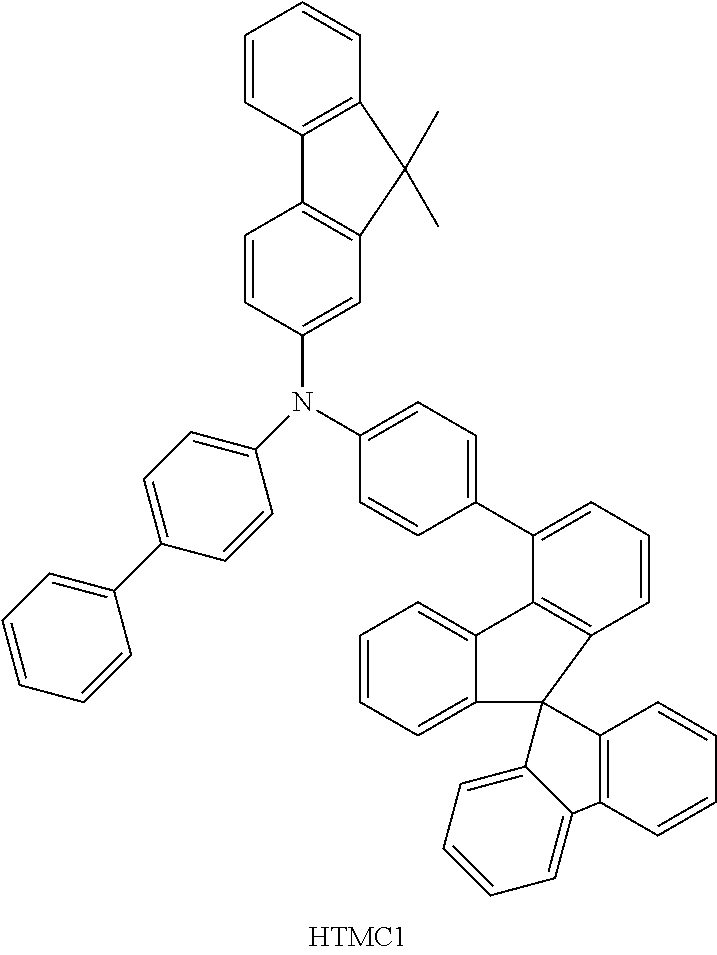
C1=CC2=C(C=C1)C(C)(C)C1=C2C=CC(N(C2=CC=C(C3=CC=CC=C3)C=C2)C2=CC=C(C3=CC=CC4=C3C3=CC=CC=C3C43C4=C(C=CC=C4)C4=CC=CC=C34)C=C2)=C1
